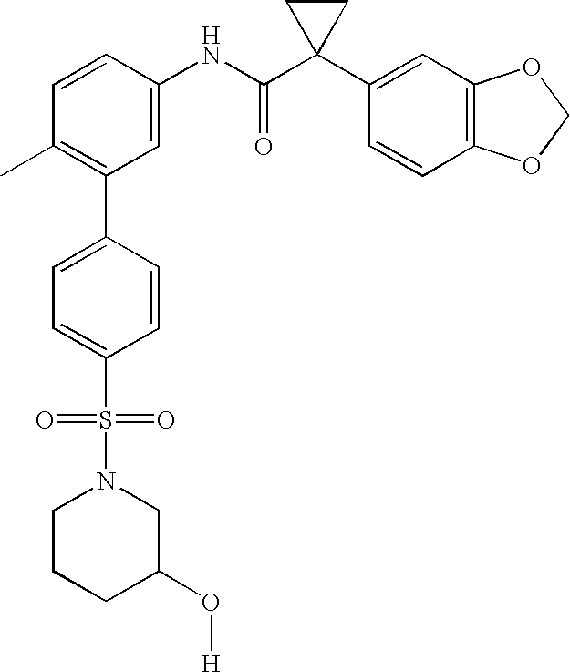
C1(C2=C(C)C=CC(NC(C3(C4=CC5=C(C=C4)OCO5)CC3)=O)=C2)=CC=C(S(=O)(=O)N2CC(O[H])CCC2)C=C1
